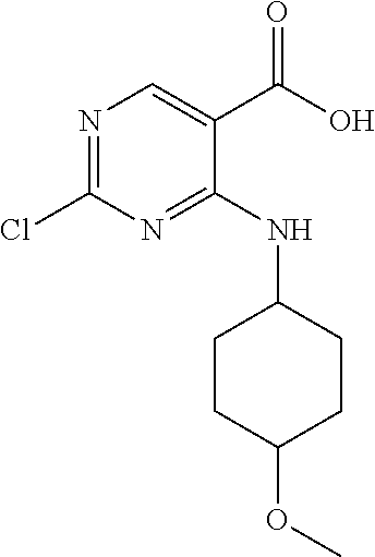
C1(Cl)=NC=C(C(O)=O)C(NC2CCC(OC)CC2)=N1
